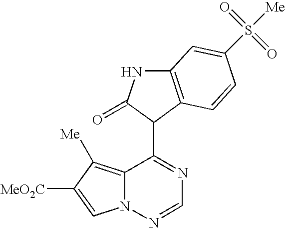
C12=C([Me])C([MeO2C])=CN1N=CN=C2C1C(=O)NC2=C1C=CC(S(=O)(=O)[Me])=C2
